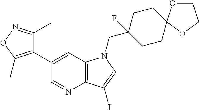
C1(C2=CC3=C(N=C2)C(I)=CN3CC2(F)CCC3(CC2)OCCO3)=C(C)ON=C1C
